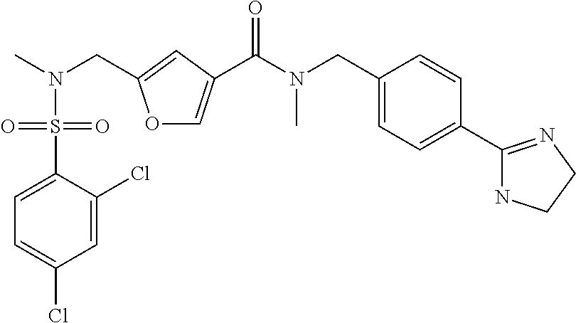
C1=C(Cl)C(S(=O)(=O)N(C)CC2=CC(C(N(CC3=CC=C(C4=NCCN4)C=C3)C)=O)=CO2)=CC=C1Cl
